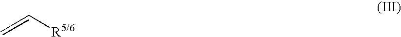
C=C[R5/6]
